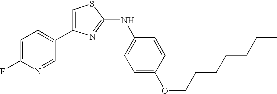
C1=C(C2=CC=C(F)N=C2)N=C(NC2=CC=C(OCCCCCCC)C=C2)S1
